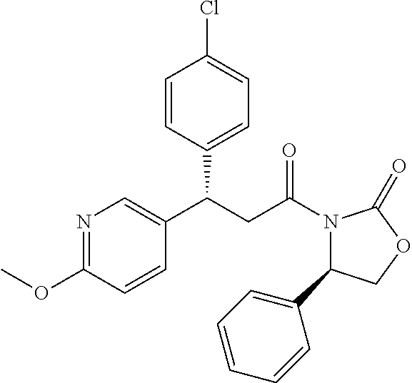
C1(C(CC(N2C(C3=CC=CC=C3)COC2=O)=O)C2=CC=C(Cl)C=C2)=CN=C(OC)C=C1
